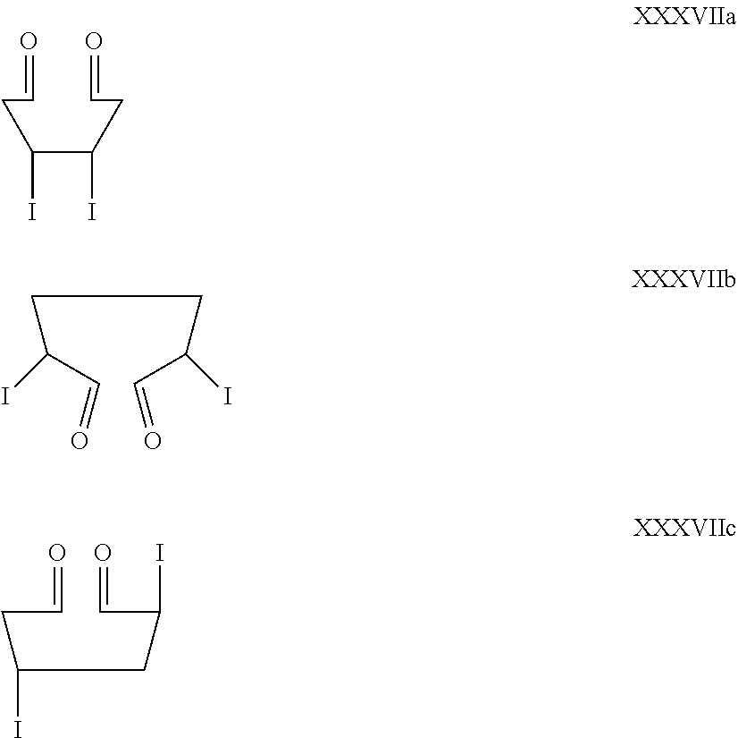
C(C(C=O)I)CC(C=O)I.C(C=O)C(CC(C=O)I)I.C(C(CC=O)I)(CC=O)I
